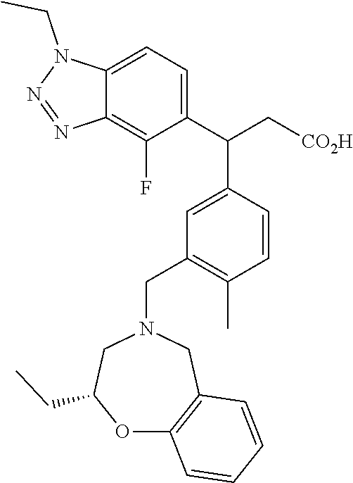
C1(C(C[CO2H])C2=CC(CN3CC(CC)OC4=C(C3)C=CC=C4)=C(C)C=C2)=CC=C2C(=C1F)N=NN2CC
